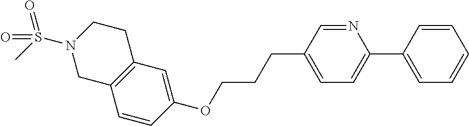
C1=CC(OCCCC2=CC=C(C3=CC=CC=C3)N=C2)=CC2=C1CN(S(C)(=O)=O)CC2
